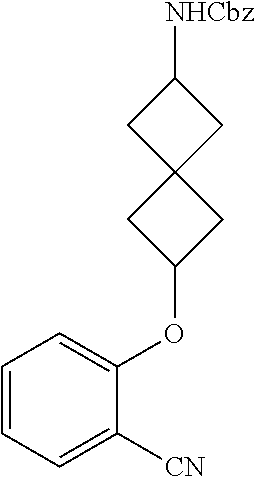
C1([CN])=CC=CC=C1OC1CC2(C1)CC([NHCbz])C2
